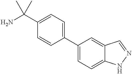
NC(C1=CC=C(C2=CC=C3C(=C2)C=NN3)C=C1)(C)C
